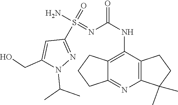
C12=C(NC(N=S(N)(=O)C3=NN(C(C)C)C(CO)=C3)=O)C3=C(N=C1CCC2)C(C)(C)CC3
